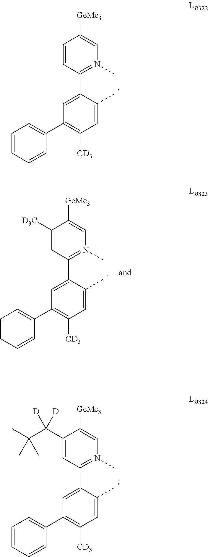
C1=CC(C2=CC(C3=CC=CC=C3)=C([CD3])C=C2C)=N(C)C=C1[GeMe3].C1([D3C])=CC(C2=CC(C3=CC=CC=C3)=C([CD3])C=C2C)=N(C)C=C1[GeMe3].C1(C([D])(C(C)(C)C)[D])=CC(C2=CC(C3=CC=CC=C3)=C([CD3])C=C2C)=N(C)C=C1[GeMe3]
